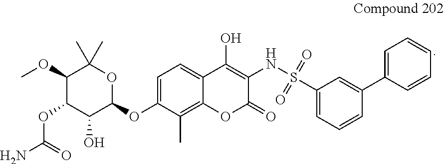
C1=C(OC2OC(C)(C)C(OC)C(OC(N)=O)C2O)C(C)=C2C(=C1)C(O)=C(NS(C1=CC=CC(C3=CC=CC=C3)=C1)(=O)=O)C(=O)O2
